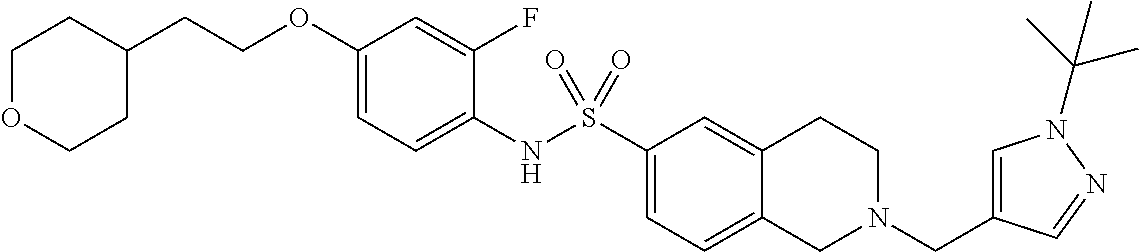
C1(OCCC2CCOCC2)=CC=C(NS(C2=CC=C3C(=C2)CCN(CC2=CN(C(C)(C)C)N=C2)C3)(=O)=O)C(F)=C1
